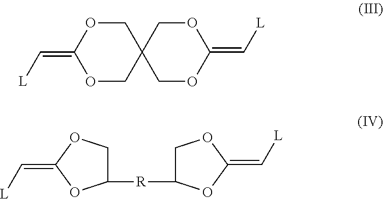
C12(COC(=C[L])OC1)COC(=C[L])OC2.C1(=C[L])OC([R]C2COC(=C[L])O2)CO1
